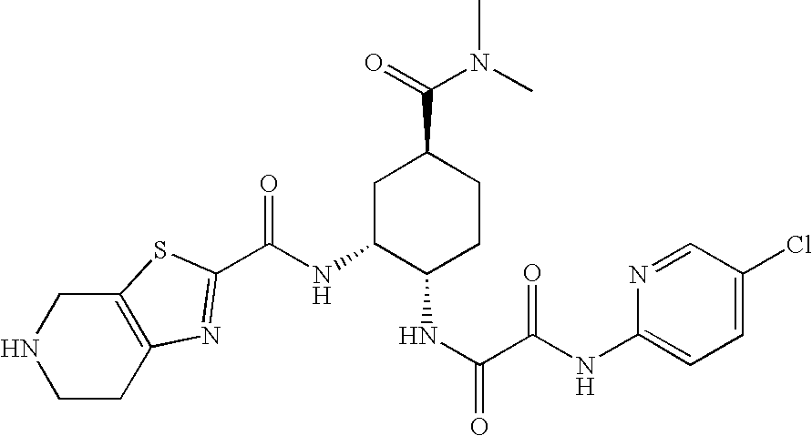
C(NC1C(NC(=O)C(NC2=CC=C(Cl)C=N2)=O)CCC(C(=O)N(C)C)C1)(=O)C1=NC2=C(S1)CNCC2
